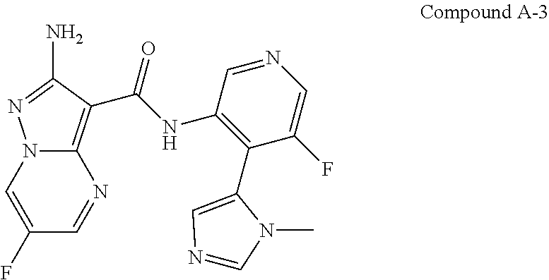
C1=C(F)C=NC2=C(C(NC3=C(C4=CN=CN4C)C(F)=CN=C3)=O)C(N)=NN12
